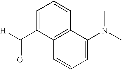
C1=C(C([H])=O)C2=C(C=C1)C(N(C)C)=CC=C2
